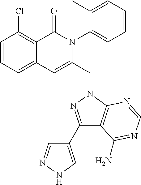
C1=CC=C2C(=C1Cl)C(=O)N(C1=CC=CC=C1C)C(CN1C3=C(C(C4=CNN=C4)=N1)C(N)=NC=N3)=C2
